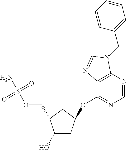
O(S(N)(=O)=O)CC1C(O)CC(OC2=NC=NC3=C2N=CN3CC2=CC=CC=C2)C1
